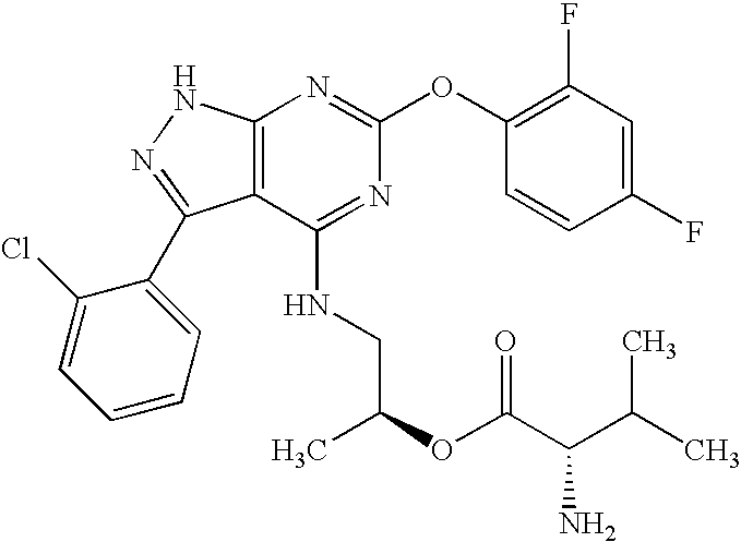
C1(F)=C(OC2=NC3=C(C(NCC(C)OC(C(C(C)C)N)=O)=N2)C(C2=CC=CC=C2Cl)=NN3)C=CC(F)=C1
